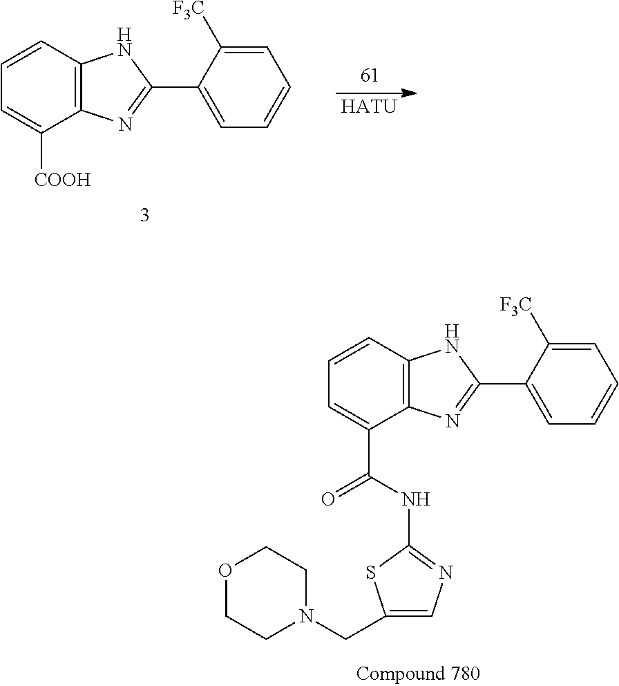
[HATU].C1=CC2=C(C([COOH])=C1)N=C(C1=CC=CC=C1[F3C])N2.C1=CC2=C(C(C(=O)NC3=NC=C(CN4CCOCC4)S3)=C1)N=C(C1=CC=CC=C1[F3C])N2
